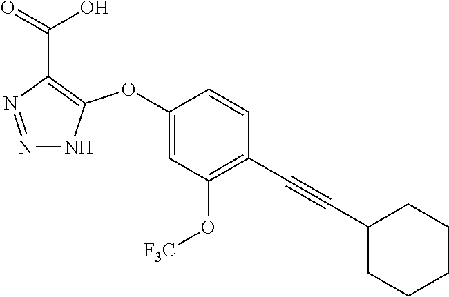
C1(OC2=C(C(=O)O)N=NN2)=CC(O[F3C])=C(C#CC2CCCCC2)C=C1
